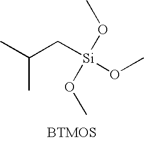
CC(C[Si](OC)(OC)OC)C
